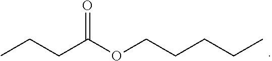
CCCC(=O)OCCCCC
